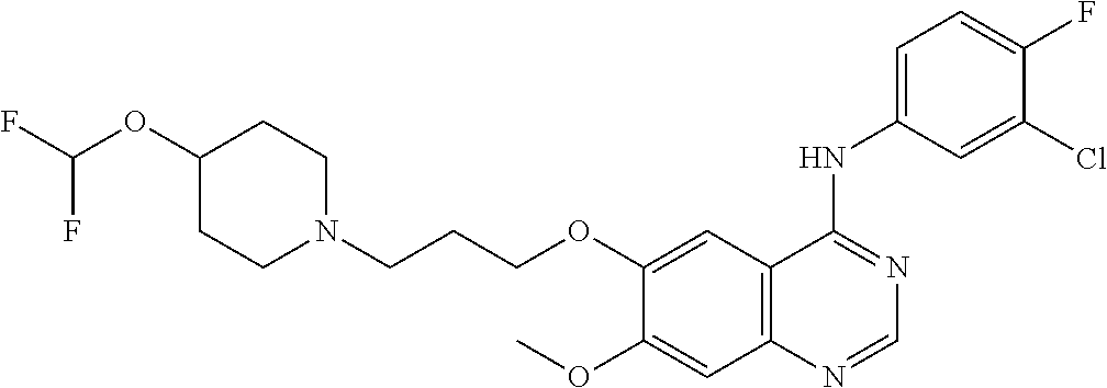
C12=C(C=C(OCCCN3CCC(OC(F)F)CC3)C(OC)=C1)C(NC1=CC=C(F)C(Cl)=C1)=NC=N2
